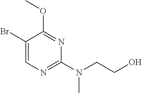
C1(Br)=CN=C(N(C)CCO)N=C1OC
